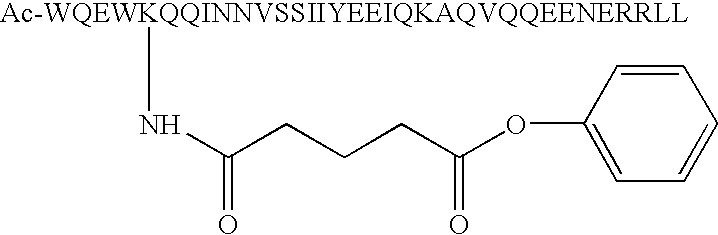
[Ac-WQEWKQQINNVSSIIYEEIQKAQVQQEENERRLL]NC(CCCC(OC1=CC=CC=C1)=O)=O
